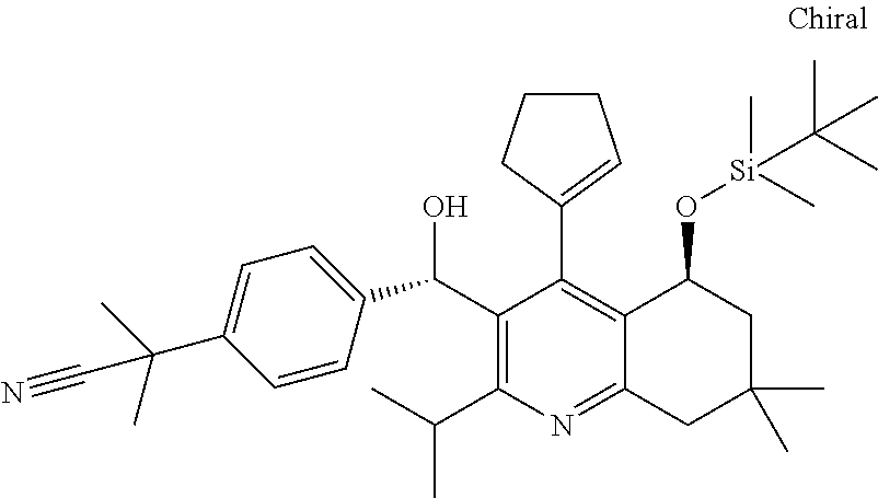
C1=CC(C(C2=C(C(C)C)N=C3C(=C2C2=CCCC2)C(O[Si](C)(C)C(C)(C)C)CC(C)(C)C3)O)=CC=C1C(C)(C)C#N
